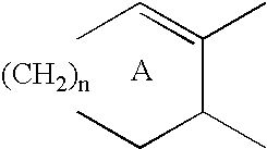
CC=C(C(CC)C)C
